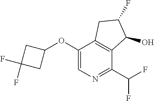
O(C1=CN=C(C(F)F)C2=C1CC(F)C2O)C1CC(F)(F)C1
